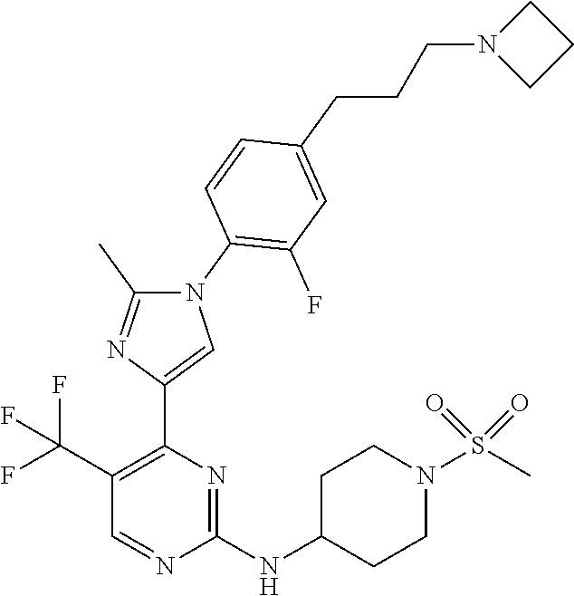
C1(C(F)(F)F)=C(C2=CN(C3=C(F)C=C(CCCN4CCC4)C=C3)C(C)=N2)N=C(NC2CCN(S(C)(=O)=O)CC2)N=C1
